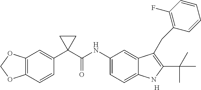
[H].C1(C2(C(NC3=CC=C4C(=C3)C(CC3=C(F)C=CC=C3)=C(C(C)(C)C)N4)=O)CC2)=CC2=C(C=C1)OCO2
